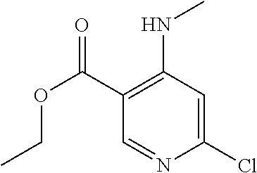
C1(C(OCC)=O)=C(NC)C=C(Cl)N=C1
